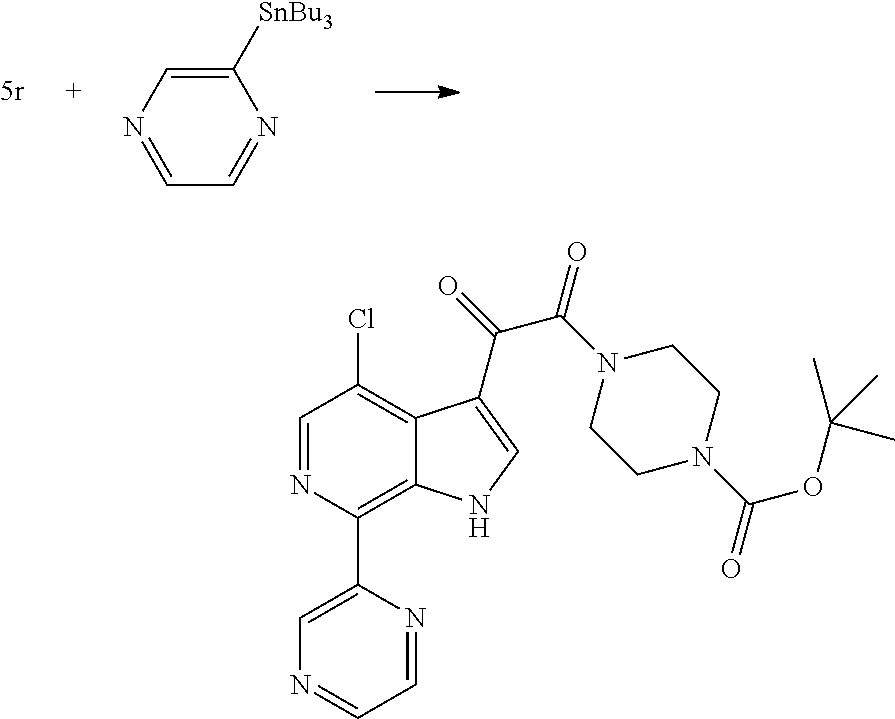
C1([SnBu3])=CN=CC=N1.C1(C2=C3C(=C(Cl)C=N2)C(C(=O)C(N2CCN(C(OC(C)(C)C)=O)CC2)=O)=CN3)=CN=CC=N1
